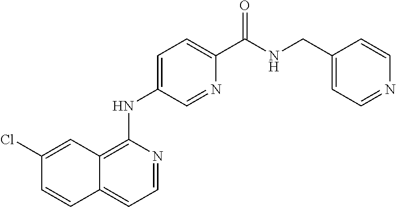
C1=NC(NC2=CC=C(C(NCC3=CC=NC=C3)=O)N=C2)=C2C(=C1)C=CC(Cl)=C2
